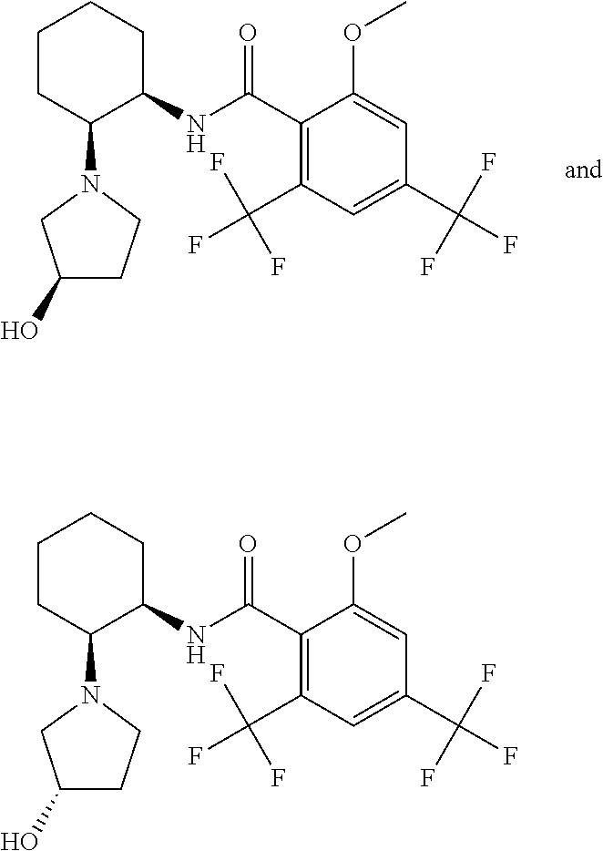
C1CC(N2CC(O)CC2)C(NC(C2=C(C(F)(F)F)C=C(C(F)(F)F)C=C2OC)=O)CC1.C1CC(N2CC(O)CC2)C(NC(C2=C(C(F)(F)F)C=C(C(F)(F)F)C=C2OC)=O)CC1
